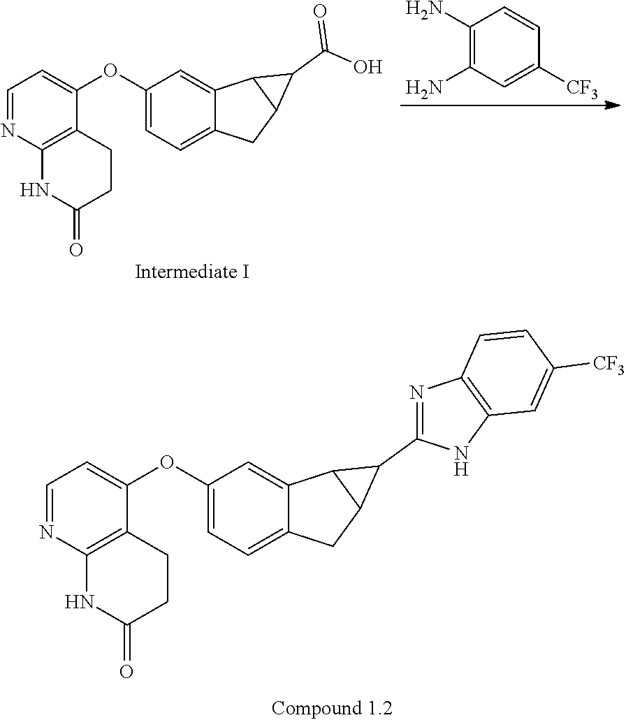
C1=NC2=C(C(OC3=CC=C4C(=C3)C3C(C4)C3C(=O)O)=C1)CCC(=O)N2.C1(N)=C(N)C=C([CF3])C=C1.C1=NC2=C(C(OC3=CC=C4C(=C3)C3C(C4)C3C3=NC4=C(N3)C=C([CF3])C=C4)=C1)CCC(=O)N2
